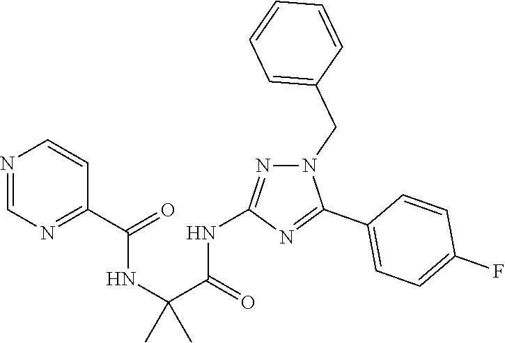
C1(C2=NC(NC(C(NC(C3=NC=NC=C3)=O)(C)C)=O)=NN2CC2=CC=CC=C2)=CC=C(F)C=C1
